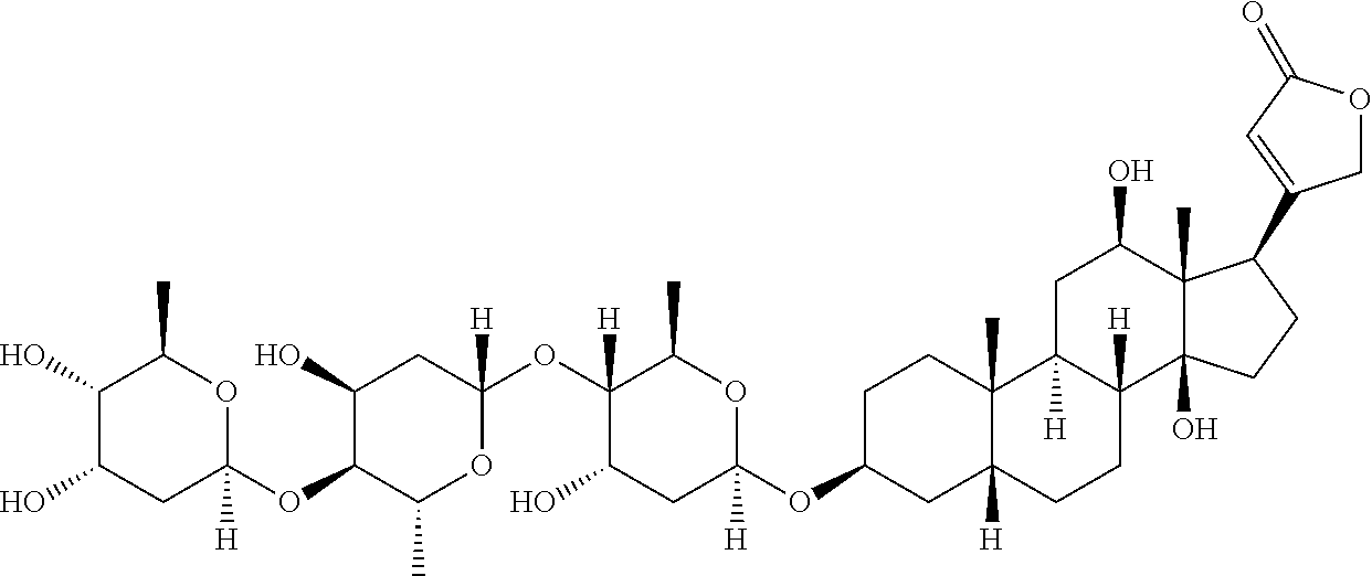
C1(O)C(O)CC(OC2C(C)OC(OC3([H])C(O)CC(OC4CC5([H])C(C)(CC4)C4([H])C([H])(CC5)C5(O)C(C)(C(O)C4)C(C4=CC(=O)OC4)CC5)([H])OC3C)([H])CC2O)([H])OC1C
